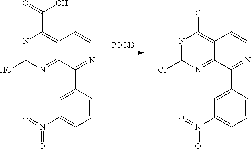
N1=C(Cl)N=C2C(=C1Cl)C=CN=C2C1=CC(N(=O)=O)=CC=C1.[POCl3].N1=C(O)N=C2C(=C1C(=O)O)C=CN=C2C1=CC(N(=O)=O)=CC=C1
